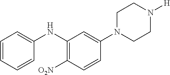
C1=C(NC2=C([O2N])C=CC(N3CCN([H])CC3)=C2)C=CC=C1
